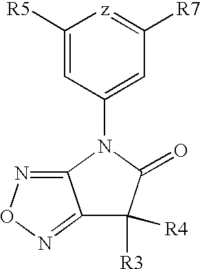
C1([R5])=CC(N2C(=O)C([R3])([R4])C3=NON=C32)=CC([R7])=[z]1
